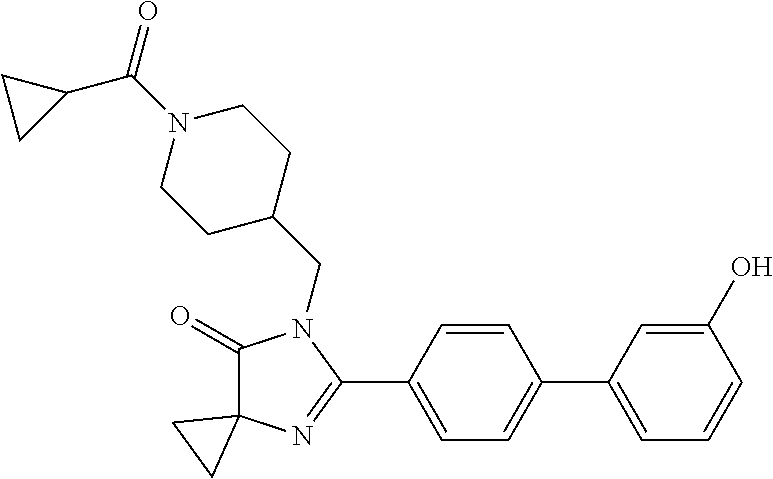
C1(=O)C2(N=C(C3=CC=C(C4=CC=CC(O)=C4)C=C3)N1CC1CCN(C(=O)C3CC3)CC1)CC2
